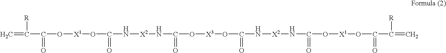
C=C([R])C(=O)O[X1]OC(=O)N[X2]NC(=O)O[X3]OC(=O)N[X2]NC(=O)O[X1]OC(=O)C([R])=C
